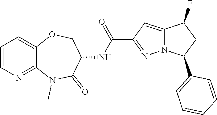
C1=CN=C2C(=C1)OCC(NC(C1=NN3C(=C1)C(F)CC3C1=CC=CC=C1)=O)C(=O)N2C
